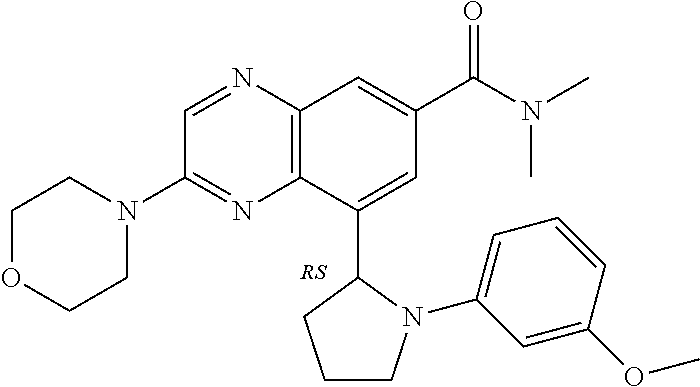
C12=C(N=CC(N3CCOCC3)=N1)C=C(C(=O)N(C)C)C=C2C1CCCN1C1=CC=CC(OC)=C1.[RS]
